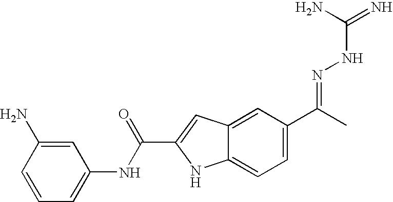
C1(NC(C2=CC3=CC(C(=NNC(N)=N)C)=CC=C3N2)=O)=CC=CC(N)=C1
